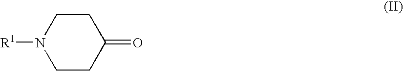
C1CN([R1])CCC1=O
